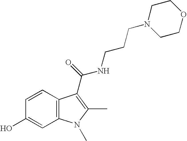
C1=CC2=C(C=C1O)N(C)C(C)=C2C(NCCCN1CCOCC1)=O
